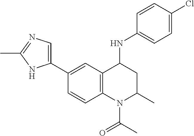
C1=C(C2=CN=C(C)N2)C=CC2=C1C(NC1=CC=C(Cl)C=C1)CC(C)N2C(C)=O
